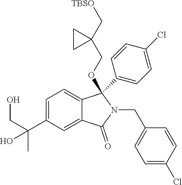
C1=C(C(CO)(C)O)C=C2C(=C1)C(OCC1(C[TBSO])CC1)(C1=CC=C(Cl)C=C1)N(CC1=CC=C(Cl)C=C1)C2=O
